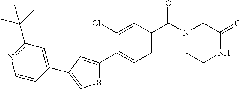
C1(=O)CN(C(C2=CC=C(C3=CC(C4=CC(C(C)(C)C)=NC=C4)=CS3)C(Cl)=C2)=O)CCN1
